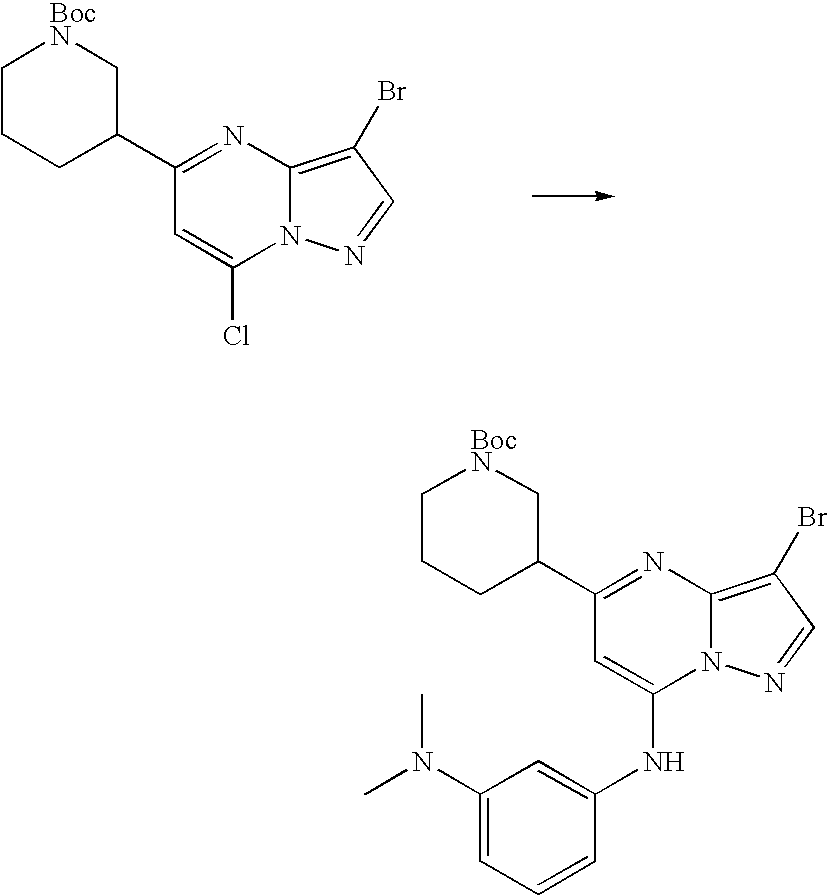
C1CCC(C2=NC3=C(Br)C=NN3C(Cl)=C2)C[BocN]1.C1CCC(C2=NC3=C(Br)C=NN3C(NC3=CC(N(C)C)=CC=C3)=C2)C[BocN]1
